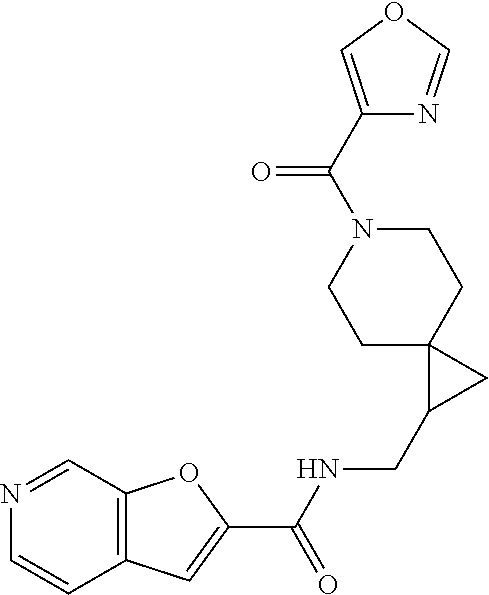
C12=C(C=NC=C1)OC(C(NCC1CC13CCN(C(C1=COC=N1)=O)CC3)=O)=C2
